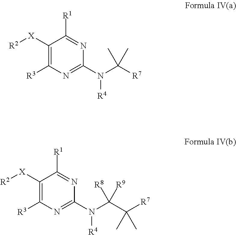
C1([X][R2])=C([R3])N=C(N(C(C([R7])(C)C)([R8])[R9])[R4])N=C1[R1].C1([X][R2])=C([R3])N=C(N(C([R7])(C)C)[R4])N=C1[R1]
